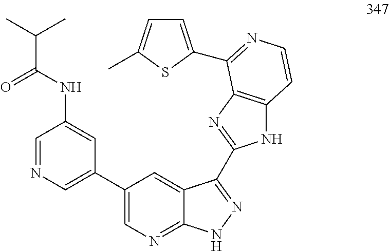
C1=C(C2=NC=CC3=C2N=C(C2=NNC4=NC=C(C5=CN=CC(NC(=O)C(C)C)=C5)C=C42)N3)SC(C)=C1
